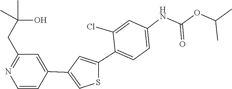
C1(C2=CC(C3=CC(CC(C)(C)O)=NC=C3)=CS2)=CC=C(NC(OC(C)C)=O)C=C1Cl
